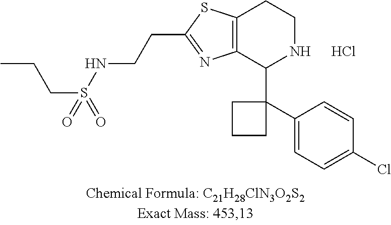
Cl.C(S(NCCC1=NC2=C(S1)CCNC2C1(C2=CC=C(Cl)C=C2)CCC1)(=O)=O)CC
